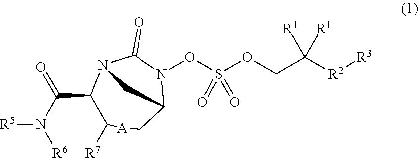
N([R6])(C(C1C([R7])[A]CC2N(OS(OCC([R2][R3])([R1])[R1])(=O)=O)C(=O)N1C2)=O)[R5]
